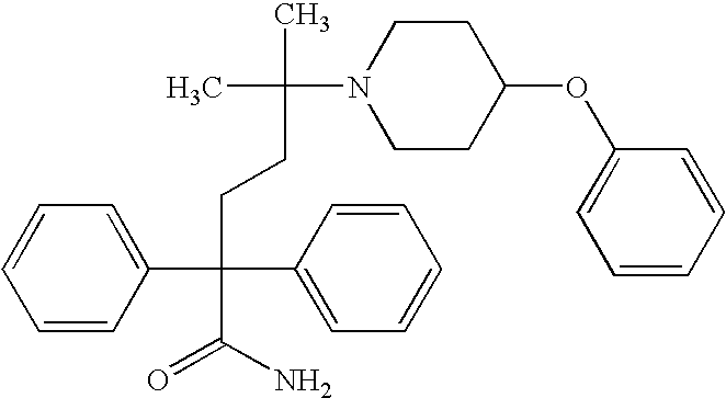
C1=CC(C(CCC(C)(C)N2CCC(OC3=CC=CC=C3)CC2)(C2=CC=CC=C2)C(N)=O)=CC=C1
